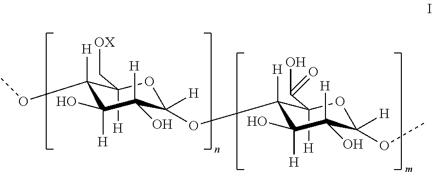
C1(C[OX])([H])C([H])(OC)C(O)([H])C([H])(O)C([H])(OC2([H])C(C(O)=O)([H])OC([H])(OC)C([H])(O)C2(O)[H])O1
